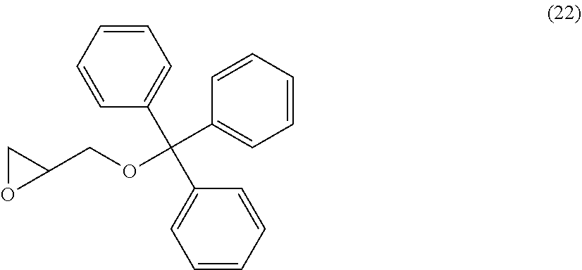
C1OC1COC(C1=CC=CC=C1)(C1=CC=CC=C1)C1=CC=CC=C1
